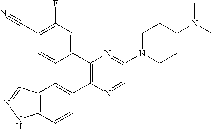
C1(C2=CC(F)=C(C#N)C=C2)=C(C2=CC3=C(C=C2)NN=C3)N=CC(N2CCC(N(C)C)CC2)=N1
